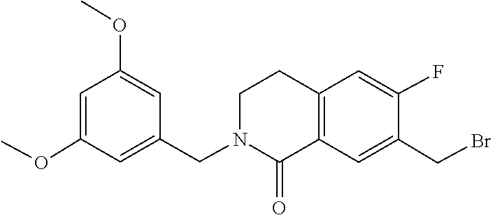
C12=C(C=C(CBr)C(F)=C1)C(=O)N(CC1=CC(OC)=CC(OC)=C1)CC2
